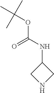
C1(NC(=O)OC(C)(C)C)CNC1
